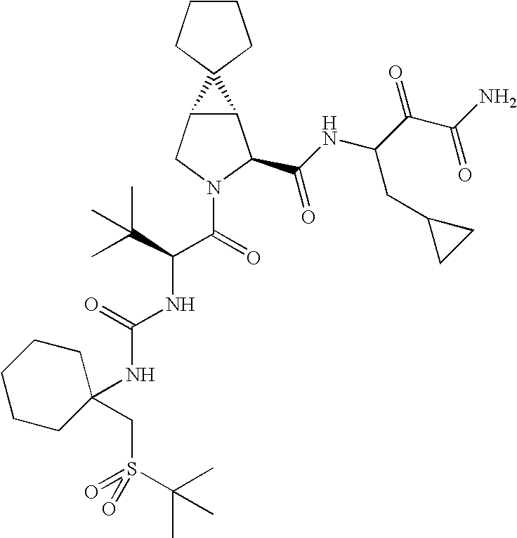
C12C(CN(C(C(NC(=O)NC3(CS(=O)(C(C)(C)C)=O)CCCCC3)C(C)(C)C)=O)C1C(NC(C(C(N)=O)=O)CC1CC1)=O)C21CCCC1
